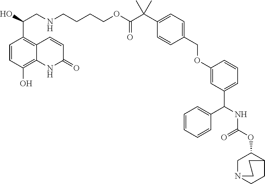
C(C1=C2C=CC(=O)NC2=C(O)C=C1)(CNCCCCOC(=O)C(C1=CC=C(COC2=CC(C(C3=CC=CC=C3)NC(OC3CN4CCC3CC4)=O)=CC=C2)C=C1)(C)C)O
